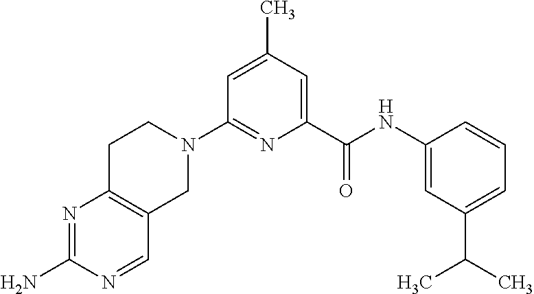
C1=C(C)C=C(C(NC2=CC(C(C)C)=CC=C2)=O)N=C1N1CCC2=C(C1)C=NC(N)=N2
